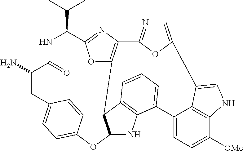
C1(C(C)C)NC(=O)C(N)CC2=CC=C3C(=C2)C24C(O3)NC3=C2C=CC=C3C2=CC=C([OMe])C3=C2C(=CN3)C2=CN=C(O2)C2=C4OC1=N2
